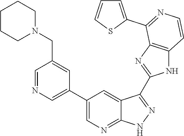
C1=NC=C(C2=CN=C3C(=C2)C(C2=NC4=C(N2)C=CN=C4C2=CC=CS2)=NN3)C=C1CN1CCCCC1
